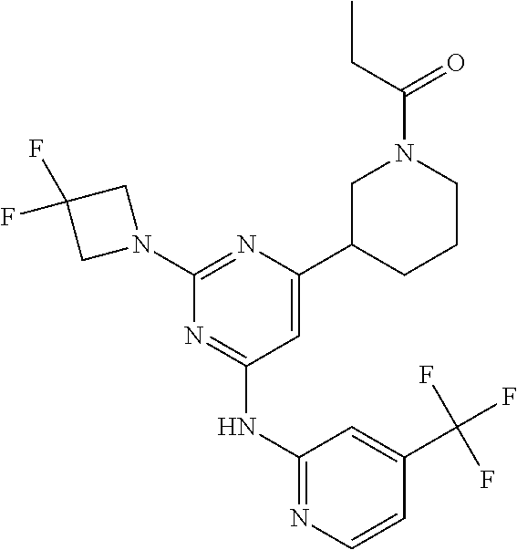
N1=C(NC2=NC=CC(C(F)(F)F)=C2)C=C(C2CN(C(CC)=O)CCC2)N=C1N1CC(F)(F)C1
